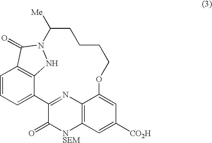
C1=CC=C2C3=C1C(=O)N(N3)C([Me])CCCCOC1=CC([CO2H])=CC3=C1N=C2C(=O)[NSEM]3
